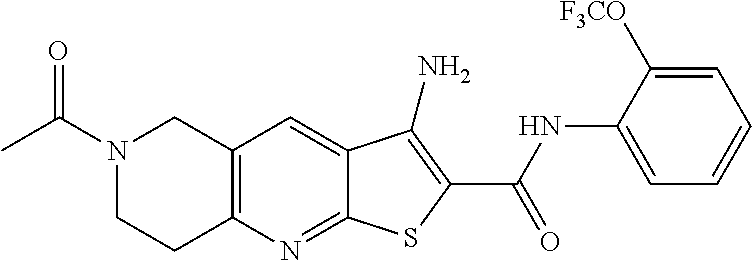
N1(C(C)=O)CCC2=C(C1)C=C1C(=N2)SC(C(NC2=CC=CC=C2[F3CO])=O)=C1N
